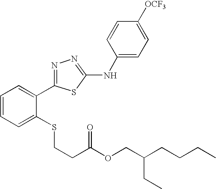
C1([OCF3])=CC=C(NC2=NN=C(C3=CC=CC=C3SCCC(=O)OCC(CC)CCCC)S2)C=C1
